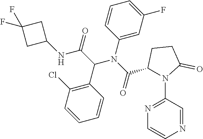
C1(N2C(C(=O)N(C3=CC(F)=CC=C3)C(C3=C(Cl)C=CC=C3)C(=O)NC3CC(F)(F)C3)CCC2=O)=NC=CN=C1
